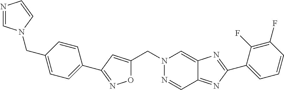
C(N1N=CC2=NC(C3=CC=CC(F)=C3F)=NC2=C1)C1=CC(C2=CC=C(CN3C=NC=C3)C=C2)=NO1
